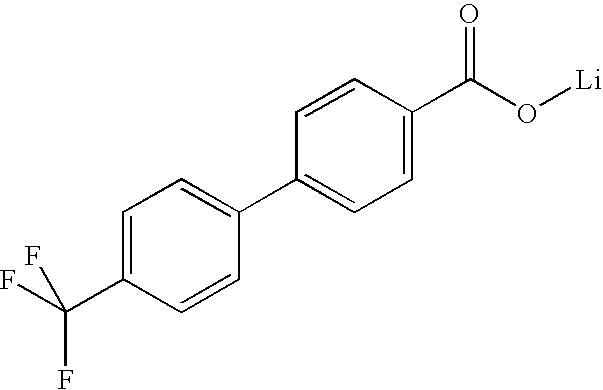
C1=CC(C(=O)O[Li])=CC=C1C1=CC=C(C(F)(F)F)C=C1
